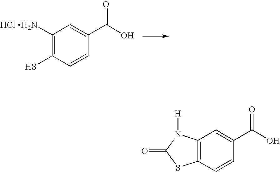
C1([HCl H2N])=C(S)C=CC(C(=O)O)=C1.C12=C(C=CC(C(O)=O)=C1)SC(=O)N2[H]
